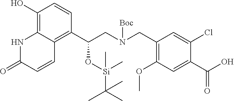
C1(O)=C2C(=C(C(CN(CC3=C(OC)C=C(C(O)=O)C(Cl)=C3)[Boc])O[Si](C)(C(C)(C)C)C)C=C1)C=CC(=O)N2
